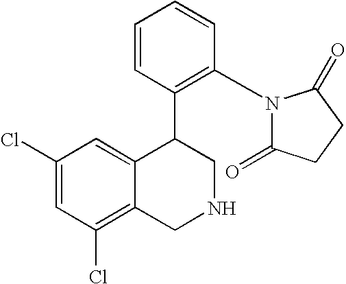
C1(Cl)=CC(Cl)=C2C(=C1)C(C1=C(N3C(=O)CCC3=O)C=CC=C1)CNC2
